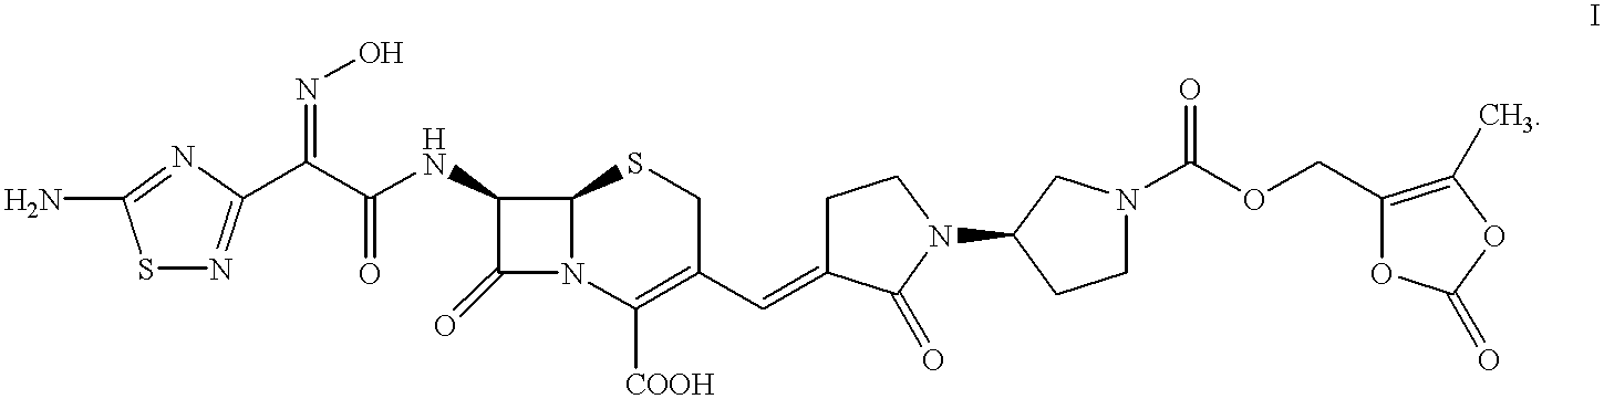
NC1=NC(C(C(NC2C(=O)N3C2SCC(C=C2CCN(C4CCN(C(OCC5=C(C)OC(=O)O5)=O)C4)C2=O)=C3[COOH])=O)=NO)=NS1
